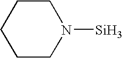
C1CN([Si])CCC1
